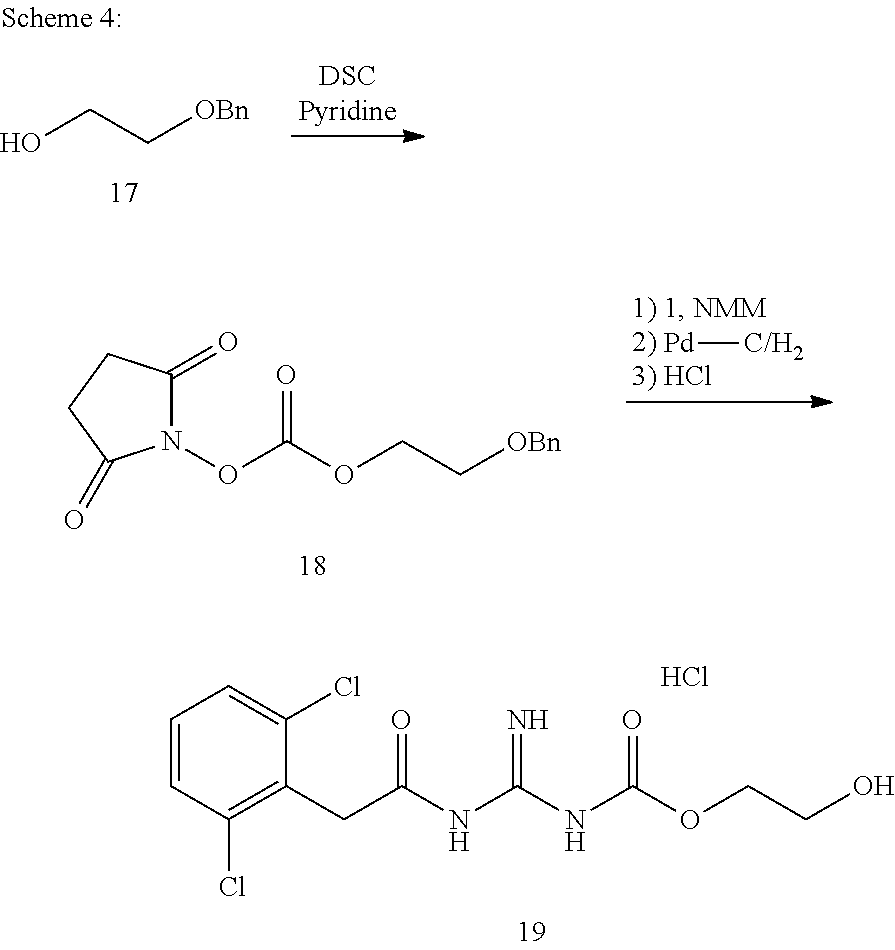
Cl.C1=CC(Cl)=C(CC(NC(NC(OCCO)=O)=N)=O)C(Cl)=C1.OCC[OBn].N1(OC(OCC[OBn])=O)C(=O)CCC1=O.[Pd][C/H2]
